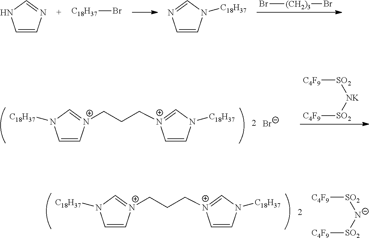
Br[(CH2)3]Br.C1=CN([C18H37])C=N1.C1=CN=CN1.[C18H37]Br.C1=C[N+](CCC[N+]2=CN([C18H37])C=C2)=CN1[C18H37].[Br-].[SO2]([C4F9])[NK][SO2][C4F9].C1=C[N+](CCC[N+]2=CN([C18H37])C=C2)=CN1[C18H37].[SO2]([C4F9])[N-][SO2][C4F9]
